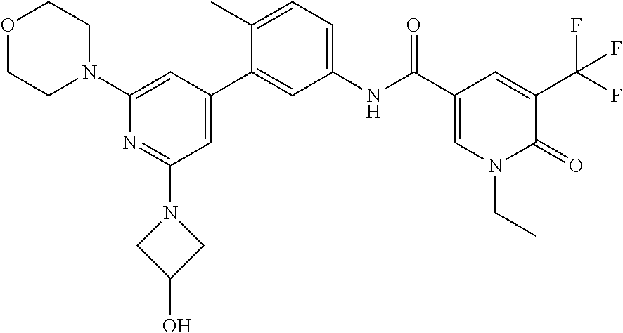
C1(N2CCOCC2)=CC(C2=CC(NC(C3=CN(CC)C(=O)C(C(F)(F)F)=C3)=O)=CC=C2C)=CC(N2CC(O)C2)=N1
